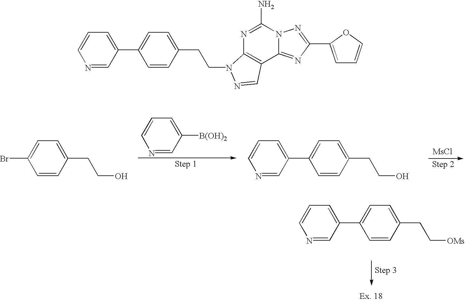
C1=CC(CCO)=CC=C1Br.N1=CC([B(OH)2])=CC=C1.N1=CC(C2=CC=C(CCO)C=C2)=CC=C1.N1=CC(C2=CC=C(CC[OMs])C=C2)=CC=C1.N1=CC(C2=CC=C(CCN3C4=C(C5=NC(C6=CC=CO6)=NN5C(N)=N4)C=N3)C=C2)=CC=C1
